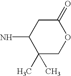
C1(C)(C)COC(=O)CC1N
